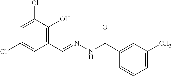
C1=C(Cl)C(O)=C(C=NNC(C2=CC(C)=CC=C2)=O)C=C1Cl
